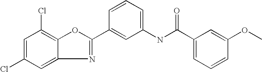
C1=CC=C(NC(=O)C2=CC=CC(OC)=C2)C=C1C1=NC2=CC(Cl)=CC(Cl)=C2O1
